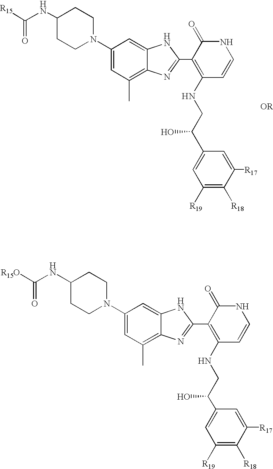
C1(N2CCC(NC([R15])=O)CC2)=CC(C)=C2C(=C1)NC(C1=C(NCC(C3=CC([R19])=C([R18])C([R17])=C3)O)C=CNC1=O)=N2.C1(N2CCC(NC([R15O])=O)CC2)=CC(C)=C2C(=C1)NC(C1=C(NCC(C3=CC([R19])=C([R18])C([R17])=C3)O)C=CNC1=O)=N2
